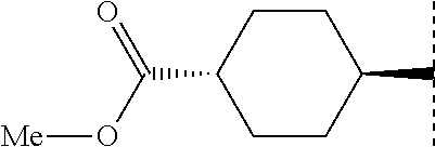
C1CC(C(O[Me])=O)CCC1C(C)C
